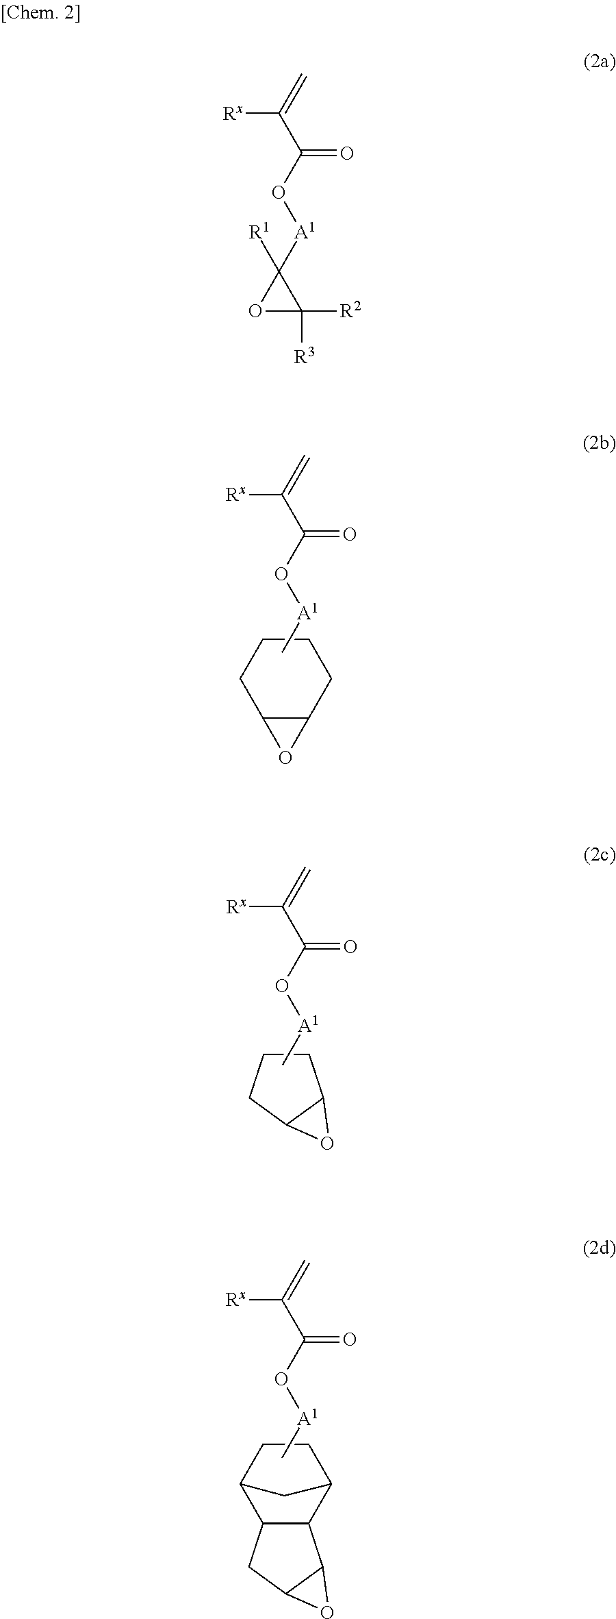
C1CCC2C(C1)O2.C(=C)(C(O[A1]C)=O)[Rx].C1CCC2C1O2.C(=C)(C(O[A1]C)=O)[Rx].C1CC2C3C(C1C2)C1C(C3)O1.C(=C)(C(O[A1]C)=O)[Rx].C(=C)(C(O[A1]C1([R1])OC1([R3])[R2])=O)[Rx]
